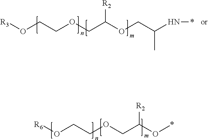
[R6]OCCOCC(O*)[R2].[R3]OCCOCC(OCC(N*)C)[R2]
